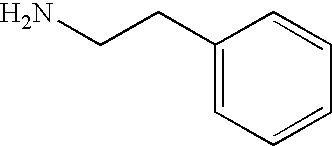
C1(CCN)=CC=CC=C1
